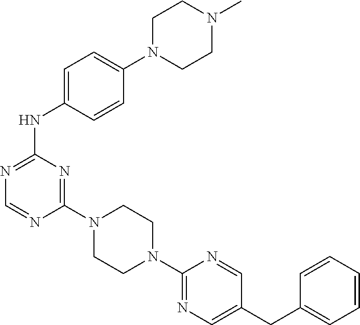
C1(N2CCN(C3=NC=C(CC4=CC=CC=C4)C=N3)CC2)=NC(NC2=CC=C(N3CCN(C)CC3)C=C2)=NC=N1
